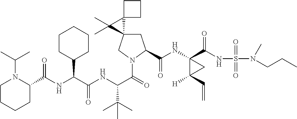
C1C2(CN(C(=O)C(NC(C(NC(=O)C3N(C(C)C)CCCC3)C3CCCCC3)=O)C(C)(C)C)C1C(NC1(C(NS(N(C)CCC)(=O)=O)=O)C([H])(C=C)C1)=O)C1(C2(C)C)CCC1
